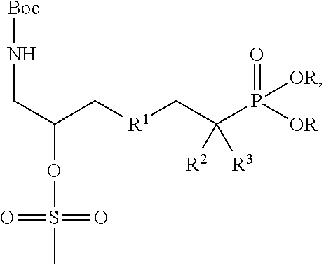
C(P([OR])(=O)[OR])(C[R1]CC(CN[Boc])OS(C)(=O)=O)([R2])[R3]
